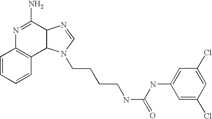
C1=CC=CC2=C1N=C(N)C1C2N(CCCCNC(NC2=CC(Cl)=CC(Cl)=C2)=O)C=N1
